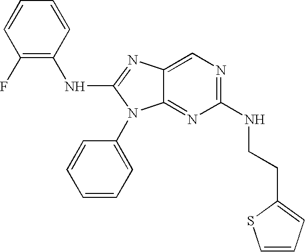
C1=CC(F)=C(NC2=NC3=CN=C(NCCC4=CC=CS4)N=C3N2C2=CC=CC=C2)C=C1
